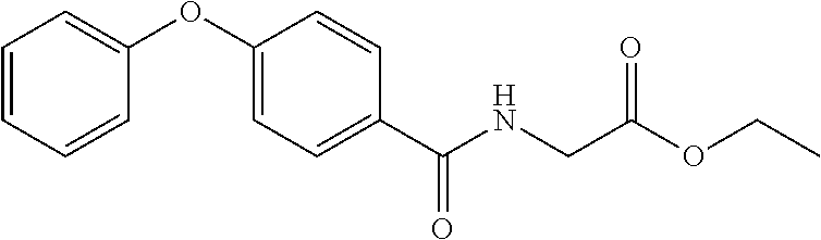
C1=CC=CC(OC2=CC=C(C(NCC(OCC)=O)=O)C=C2)=C1
